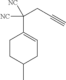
C1CC(C)CC=C1C(CC#C)([NC])[NC]
